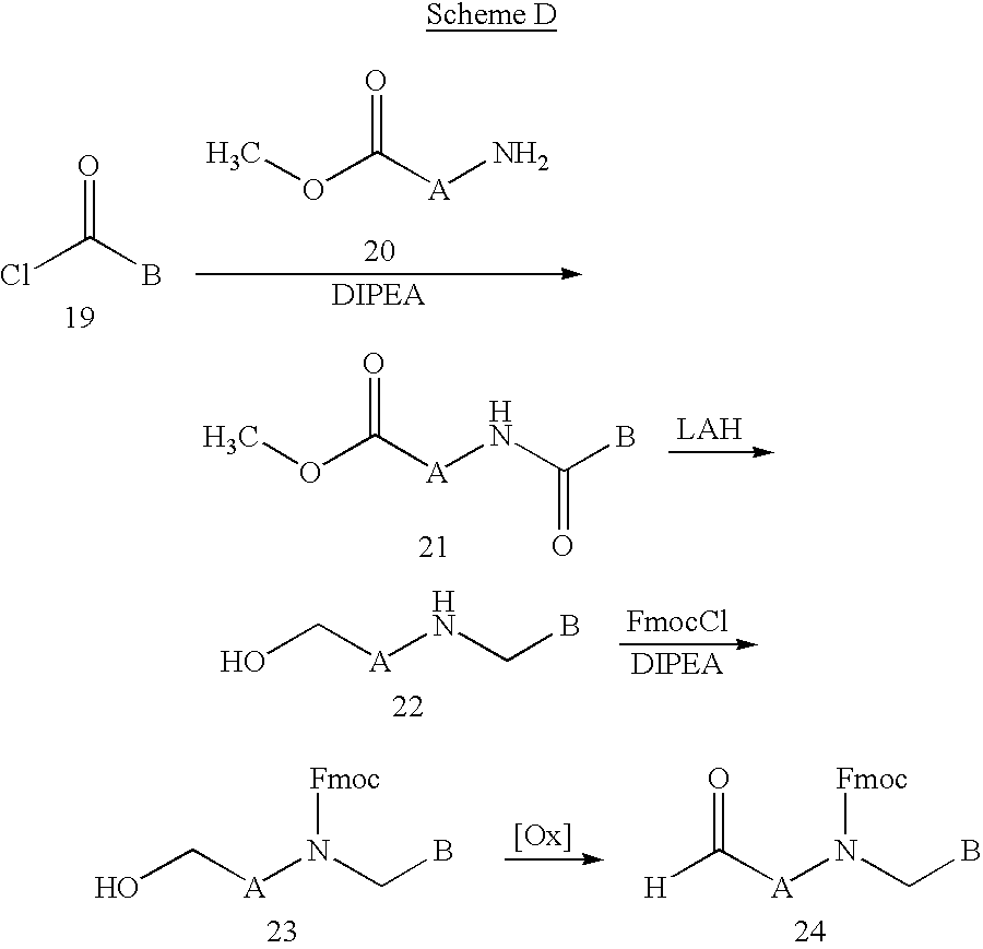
O=C(B)Cl.COC([A]N)=O.COC([A]NC(B)=O)=O.[FmocCl].C(O)[A]NCB.[[Ox]].C(O)[A]N(CB)[Fmoc].C([H])([A]N(CB)[Fmoc])=O
